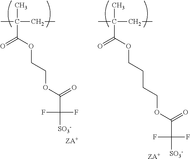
CC(C)(CC)C(OCCOC(C(F)(F)[SO3-])=O)=O.[ZA+].CC(C)(CC)C(OCCCCOC(C(F)(F)[SO3-])=O)=O.[ZA+]
